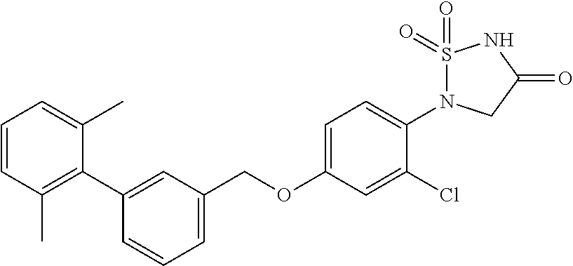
C1=CC(C)=C(C2=CC(COC3=CC=C(N4S(=O)(=O)NC(=O)C4)C(Cl)=C3)=CC=C2)C(C)=C1
